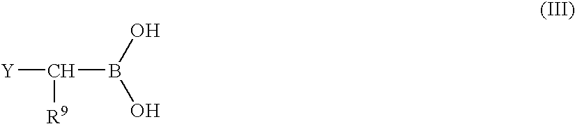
[Y]C(B(O)O)[R9]
